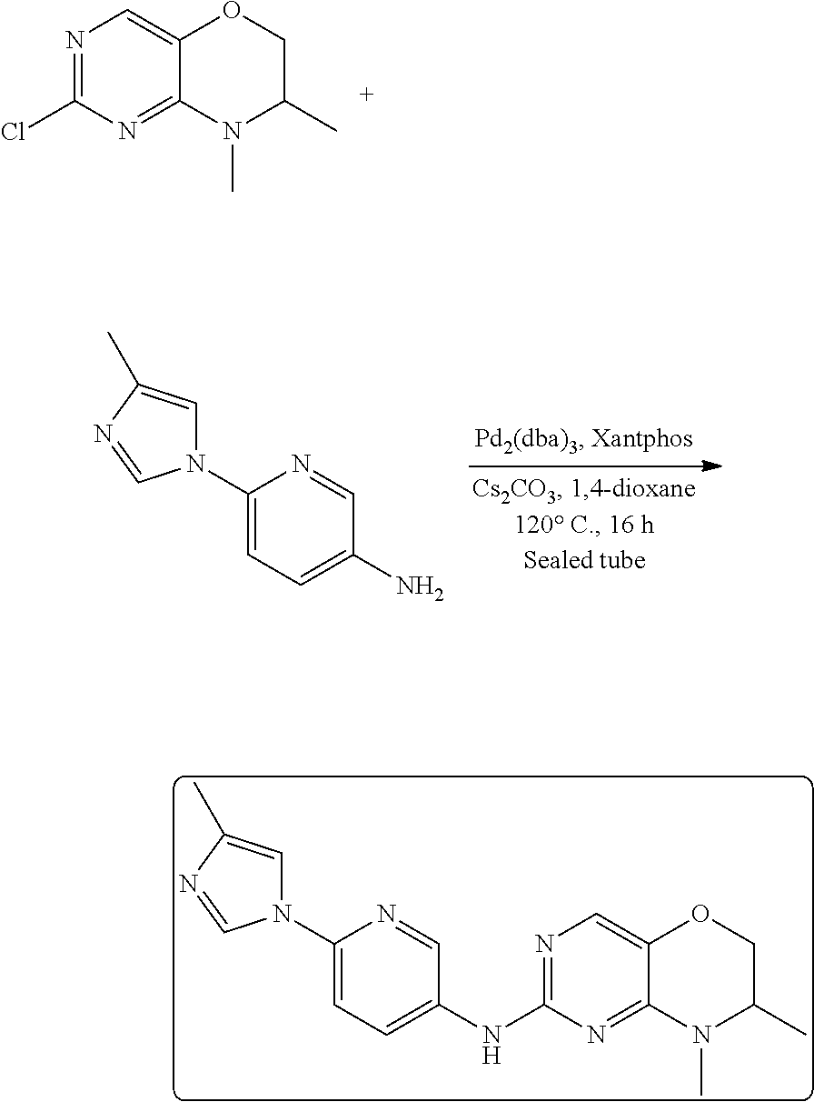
N1=C(Cl)N=C2C(=C1)OCC(C)N2C.C1(N2C=C(C)N=C2)=CC=C(N)C=N1.C1(N2C=C(C)N=C2)=CC=C(NC2=NC=C3C(=N2)N(C)C(C)CO3)C=N1
